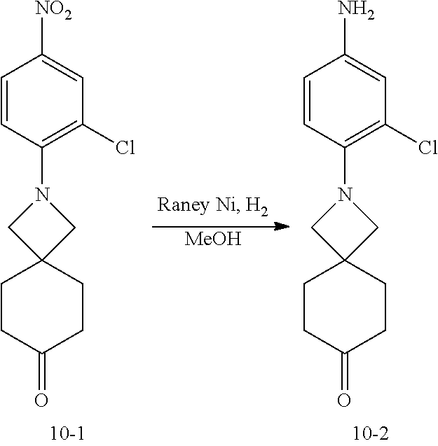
C1=CC(N2CC3(C2)CCC(=O)CC3)=C(Cl)C=C1[NO2].[MeOH].C1=CC(N2CC3(C2)CCC(=O)CC3)=C(Cl)C=C1N
